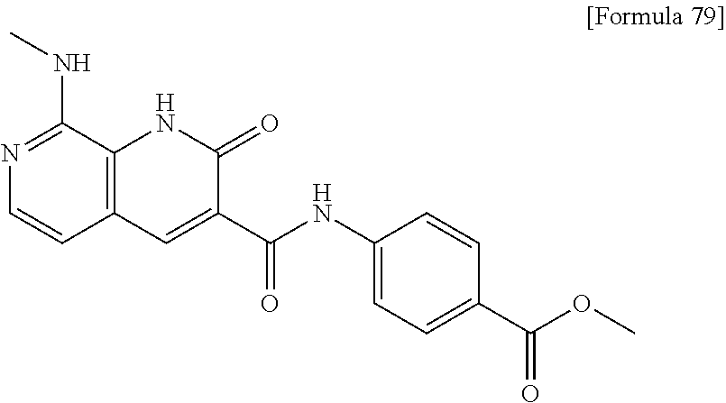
N1=C(NC)C2=C(C=C1)C=C(C(NC1=CC=C(C(OC)=O)C=C1)=O)C(=O)N2
